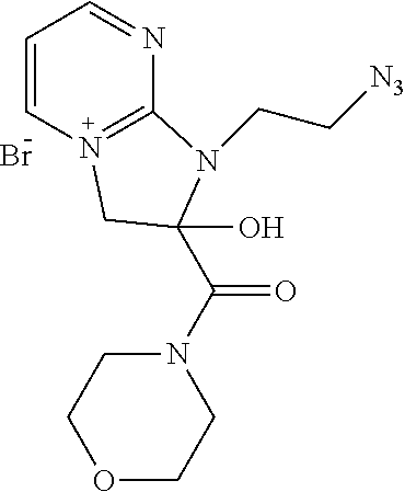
C1=CN2=C(N=C1)N(CC[N3])C(C(=O)N1CCOCC1)(O)C2.Br
